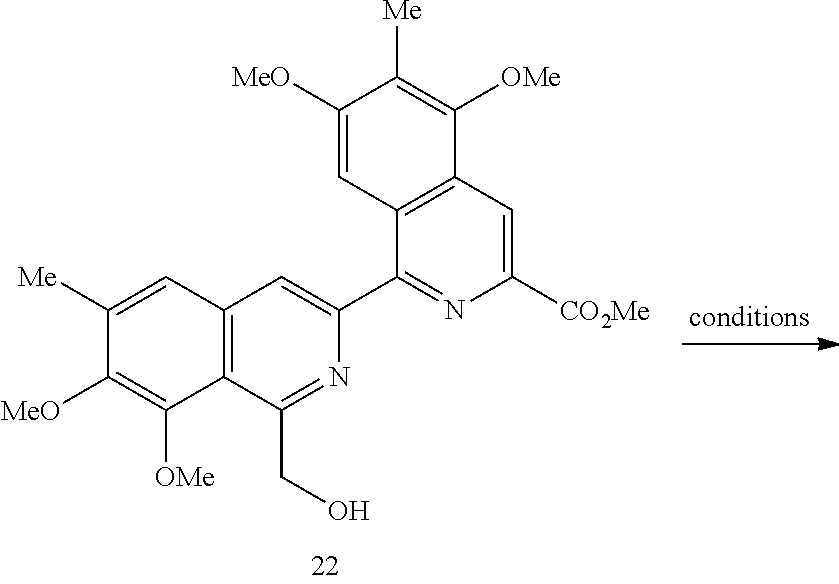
C1([Me])=CC2=C(C([OMe])=C1[MeO])C(CO)=NC(C1=NC([CO2Me])=CC3=C1C=C([MeO])C([Me])=C3[OMe])=C2
